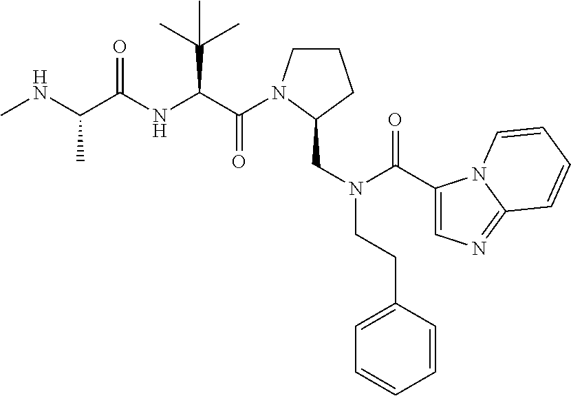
C1CN(C(=O)C(C(C)(C)C)NC(=O)C(C)NC)C(CN(C(=O)C2=CN=C3N2C=CC=C3)CCC2=CC=CC=C2)C1
